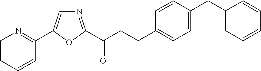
C1=CC=CC(C2=CN=C(C(CCC3=CC=C(CC4=CC=CC=C4)C=C3)=O)O2)=N1
